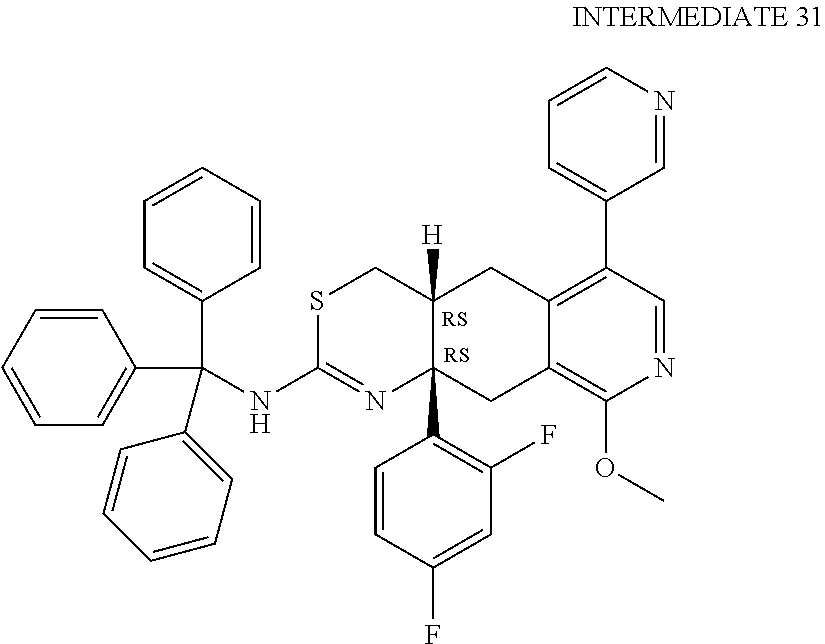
C(NC1=NC2(C3=C(F)C=C(F)C=C3)C([H])(CC3=C(C4=CC=CN=C4)C=NC(OC)=C3C2)CS1)(C1=CC=CC=C1)(C1=CC=CC=C1)C1=CC=CC=C1
